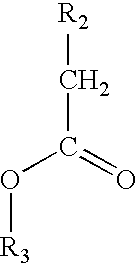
[R2]CC(O[R3])=O
